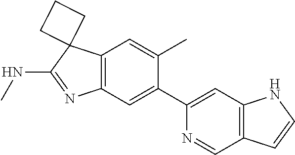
C12=C(C=C(C3=CC4=C(C=N3)C=CN4)C(C)=C1)N=C(NC)C21CCC1
